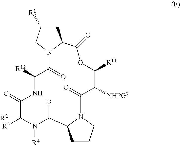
C1(=O)N2C(CC([R1])C2)C(=O)OC([R11])C([NHPG7])C(=O)N2CCCC2C(=O)N([R4])C([R3])([R2])C(=O)NC1[R12]
